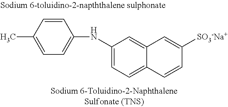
C1=CC(C)=CC=C1NC1=CC=C2C(=C1)C=C([SO3-Na+])C=C2
